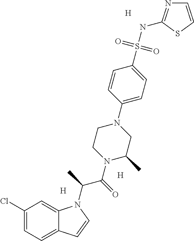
[H].C1(Cl)=CC=C2C(=C1)N(C(C)C(=O)N1CCN(C3=CC=C(S(NC4=NC=CS4)(=O)=O)C=C3)CC1C)C=C2.[H].[H]
